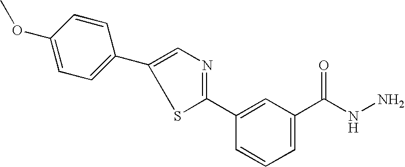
C1(C2=CC=C(OC)C=C2)=CN=C(C2=CC(C(NN)=O)=CC=C2)S1
